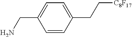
C1=CC(CC[C8F17])=CC=C1CN
